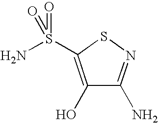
C1(O)=C(S(N)(=O)=O)SN=C1N
